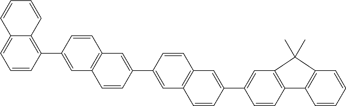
C1(C2=CC3=C(C=C2)C=C(C2=CC4=C(C=C2)C=C(C2=C5C(=CC=C2)C=CC=C5)C=C4)C=C3)=CC2=C(C=C1)C1=C(C=CC=C1)C2(C)C
